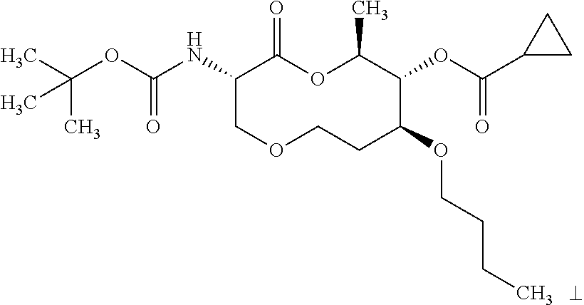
N(C1COCCC(OCCCC)C(OC(C2CC2)=O)C(C)OC1=O)C(OC(C)(C)C)=O
